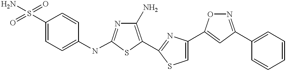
C1(S(=O)(=O)N)=CC=C(NC2=NC(N)=C(C3=NC(C4=CC(C5=CC=CC=C5)=NO4)=CS3)S2)C=C1
